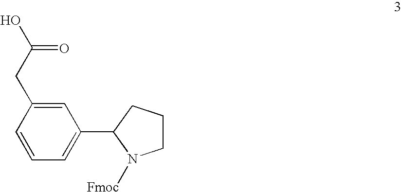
C1=C(CC(O)=O)C=CC=C1C1N([Fmoc])CCC1
